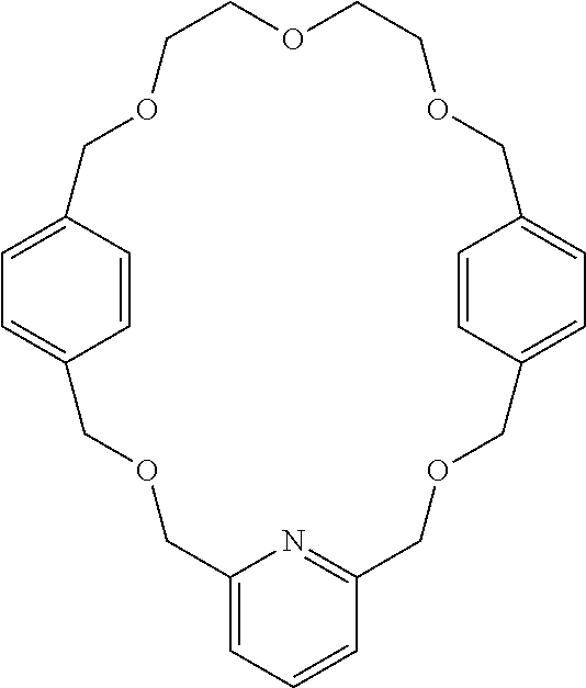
C1=CC2=CC=C1COCC1=CC=CC(=N1)COCC1=CC=C(COCCOCCOC2)C=C1
